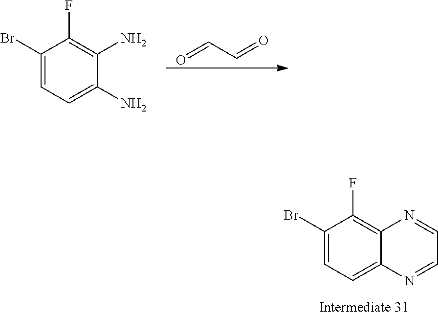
C1(N)=C(F)C(Br)=CC=C1N.O=CC=O.C12=C(F)C(Br)=CC=C1N=CC=N2
